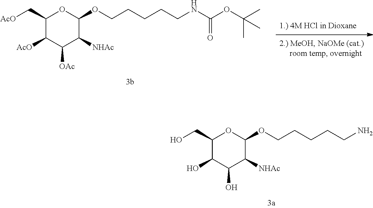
C1(C[AcO])C([AcO])C([OAc])C([NHAc])C(OCCCCCNC(=O)OC(C)(C)C)O1.C1(CO)C(O)C(O)C([NHAc])C(OCCCCCN)O1
